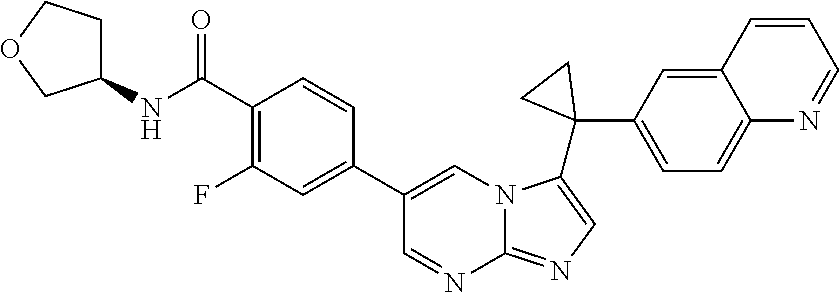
C1(NC(C2=C(F)C=C(C3=CN4C(=NC=C4C4(C5=CC=C6C(=C5)C=CC=N6)CC4)N=C3)C=C2)=O)CCOC1
